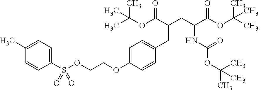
C1(CC(C(OC(C)(C)C)=O)CC(C(OC(C)(C)C)=O)NC(=O)OC(C)(C)C)=CC=C(OCCOS(C2=CC=C(C)C=C2)(=O)=O)C=C1
